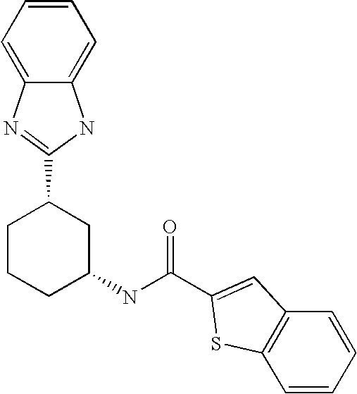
C1=CC=CC2=C1SC(C(NC1CC(C3=NC4=CC=CC=C4N3)CCC1)=O)=C2
